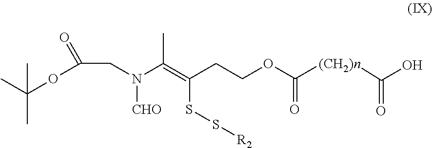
CC(OC(=O)CN([CHO])C(=C(SS[R2])CCOC([(CH2)n]C(O)=O)=O)C)(C)C
